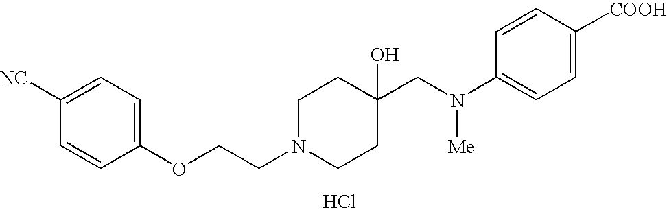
C1([NC])=CC=C(OCCN2CCC(CN(C3=CC=C([COOH])C=C3)[Me])(O)CC2)C=C1.Cl
